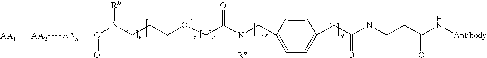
N(CCCOCC(N(CC1=CC=C(CC(NCCC(N[Antibody])=O)=O)C=C1)[Rb])=O)(C(=O)[AAn][AA2][AA1])[Rb]
